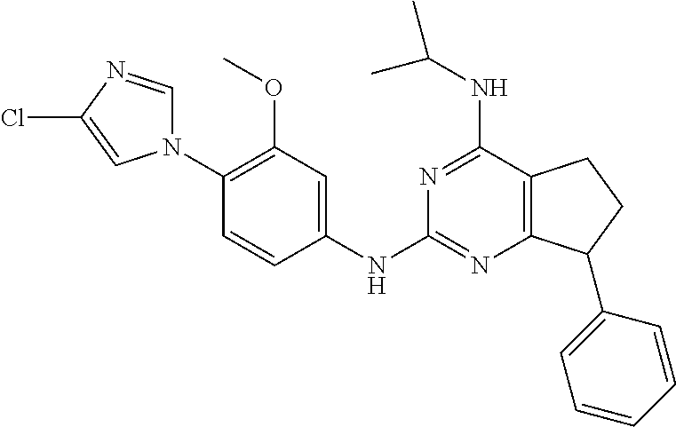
C1(N2C=NC(Cl)=C2)=C(OC)C=C(NC2=NC3=C(C(NC(C)C)=N2)CCC3C2=CC=CC=C2)C=C1
